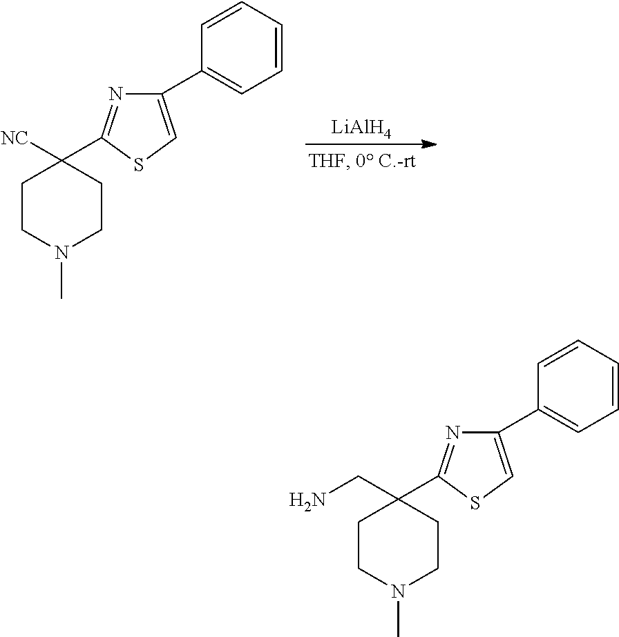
[LiAlH4].C1CN(C)CCC1([NC])C1=NC(C2=CC=CC=C2)=CS1.N1=C(C2(CN)CCN(C)CC2)SC=C1C1=CC=CC=C1
